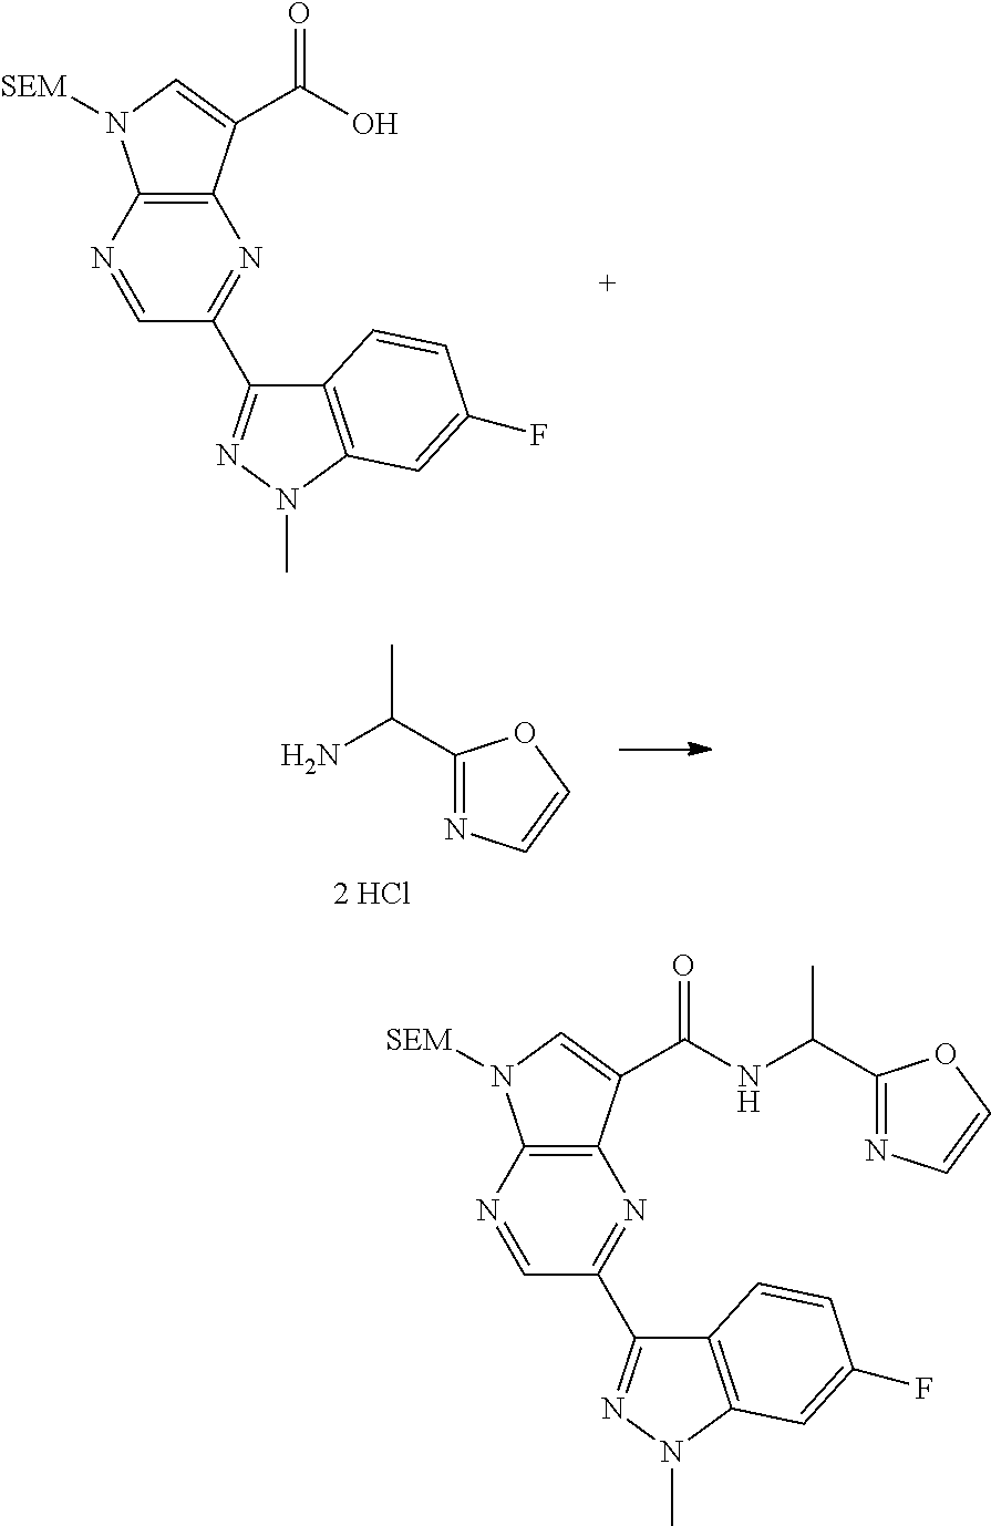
C1(C2=NN(C)C3=C2C=CC(F)=C3)=NC2=C(N([SEM])C=C2C(O)=O)N=C1.NC(C1=NC=CO1)C.C1(C2=NN(C)C3=C2C=CC(F)=C3)=NC2=C(N([SEM])C=C2C(NC(C2=NC=CO2)C)=O)N=C1
